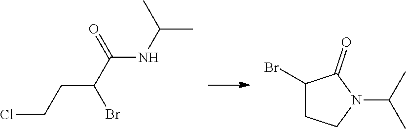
C(CC(C(NC(C)C)=O)Br)Cl.BrC1CCN(C(C)C)C1=O
